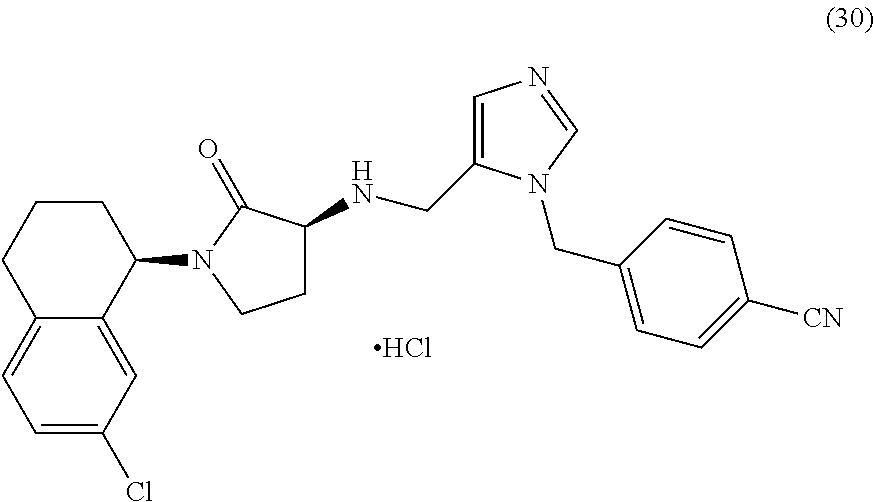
C1C2=CC=C(Cl)C=C2C(N2CCC(NCC3=CN=CN3CC3=CC=C([CN])C=C3)C2=O)CC1.Cl
